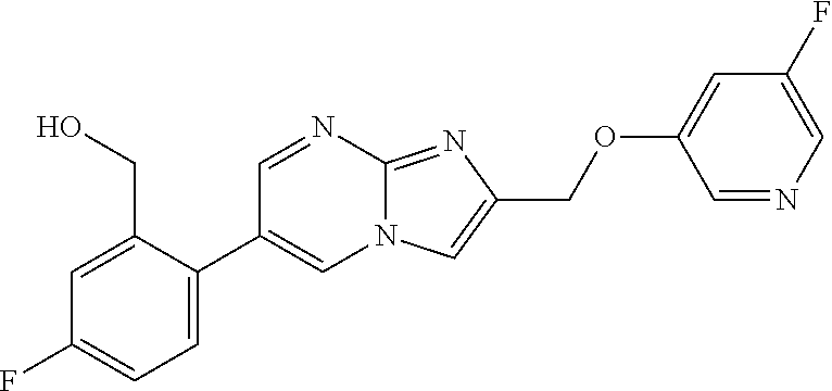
C1(CO)=CC(F)=CC=C1C1=CN2C(=NC(COC3=CC(F)=CN=C3)=C2)N=C1
